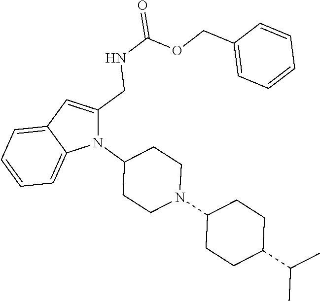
N1(C2CCN(C3CCC(C(C)C)CC3)CC2)C(CNC(=O)OCC2=CC=CC=C2)=CC2=CC=CC=C12
